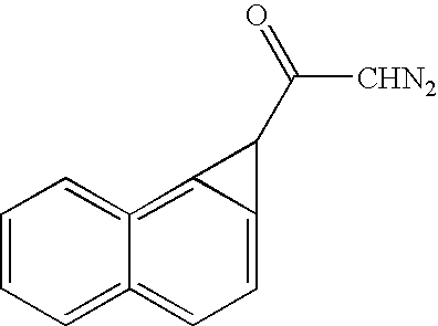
C1=CC=C2=CC=C3C(=C2=C1)C3C(=O)[CHN2]
